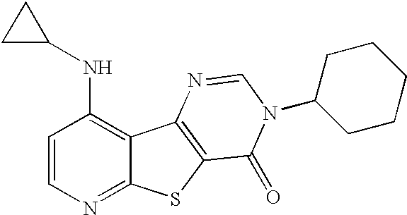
C1(NC2=C3C(=NC=C2)SC2=C3N=CN(C3CCCCC3)C2=O)CC1
